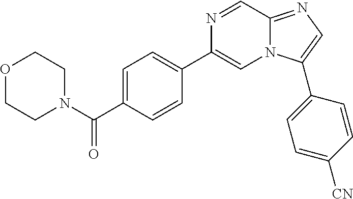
C1=C(C(=O)N2CCOCC2)C=CC(C2=CN3C(=NC=C3C3=CC=C([CN])C=C3)C=N2)=C1
